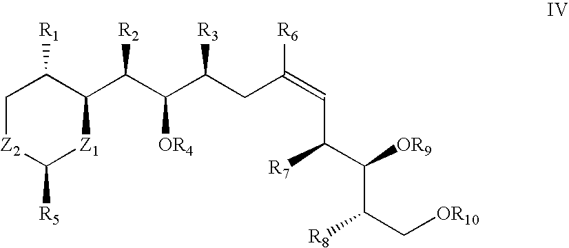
C1[Z2]C([R5])[Z1]C(C(C(C(CC(=CC(C([OR9])C(C[OR10])[R8])[R7])[R6])[R3])[OR4])[R2])C1[R1]
